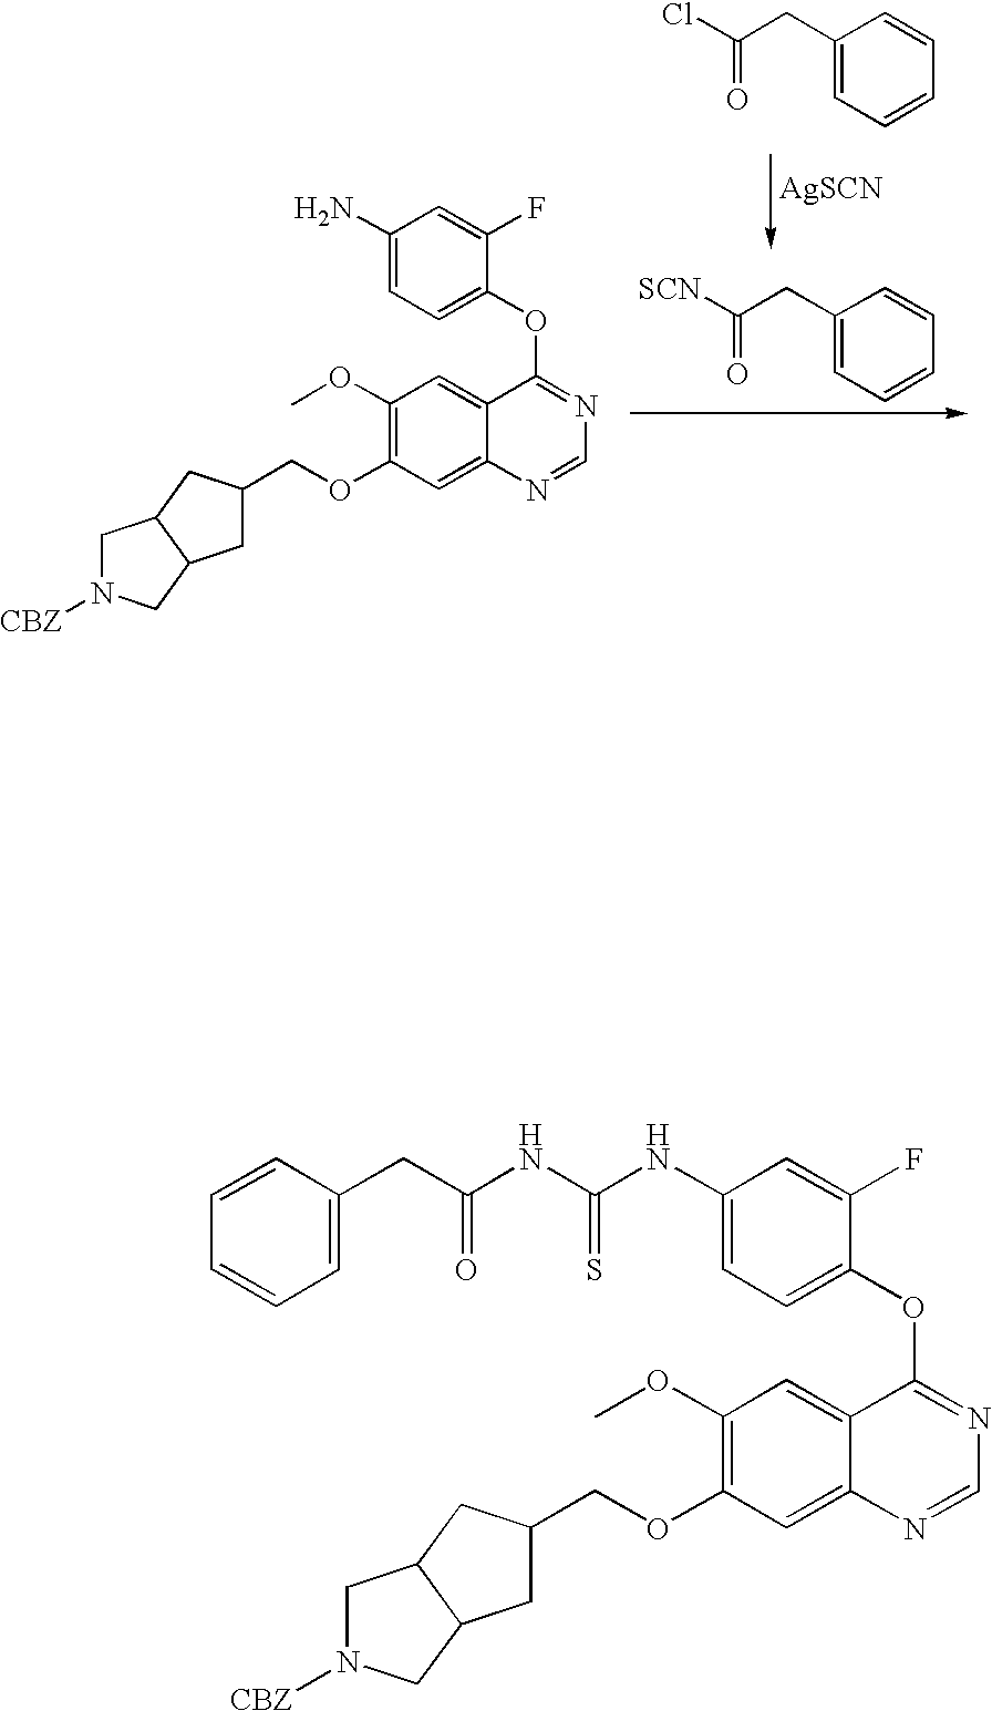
[SCN]C(=O)CC1=CC=CC=C1.ClC(=O)CC1=CC=CC=C1.[AgSCN].C1N([CBZ])CC2C1CC(COC1=C(OC)C=C3C(=C1)N=CN=C3OC1=CC=C(N)C=C1F)C2.C1N([CBZ])CC2C1CC(COC1=C(OC)C=C3C(=C1)N=CN=C3OC1=CC=C(NC(=S)NC(=O)CC3=CC=CC=C3)C=C1F)C2
